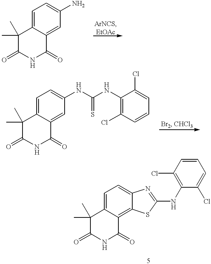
C1(C)(C)C(=O)NC(=O)C2=CC(N)=CC=C12.C1(C)(C)C(=O)NC(=O)C2=CC(NC(=S)NC3=C(Cl)C=CC=C3Cl)=CC=C12.C1(C)(C)C(=O)NC(=O)C2=C3C(=CC=C12)N=C(NC1=C(Cl)C=CC=C1Cl)S3
